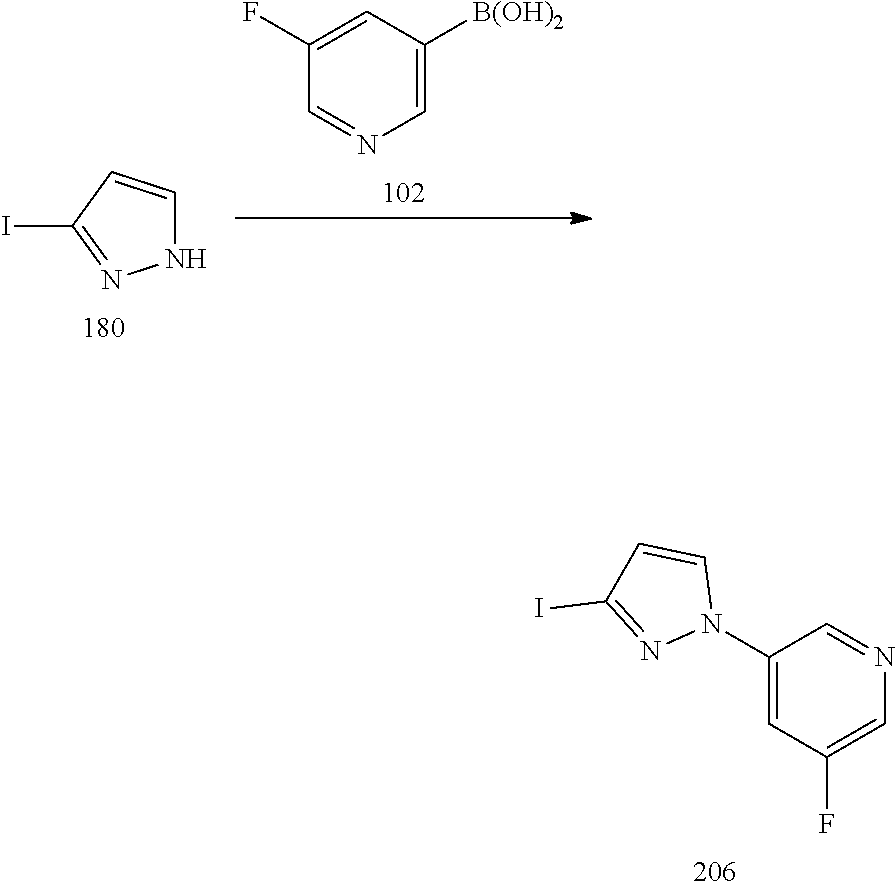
FC1=CC([B(OH)2])=CN=C1.N1C=CC(I)=N1.C1(N2C=CC(I)=N2)=CC(F)=CN=C1
